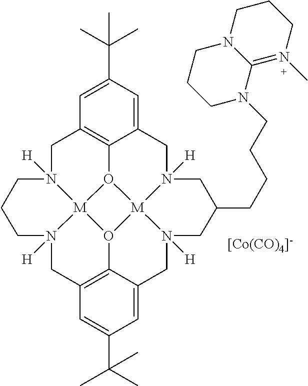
C1N2([H])[M]34O5C6=C1C=C(C(C)(C)C)C=C6CN1([H])[M]56O3C3=C(CN4([H])CCC2)C=C(C(C)(C)C)C=C3CN6([H])CC(CCCCN2C3=N(C)CCCN3CCC2)C1.[[Co(CO)4]-]
